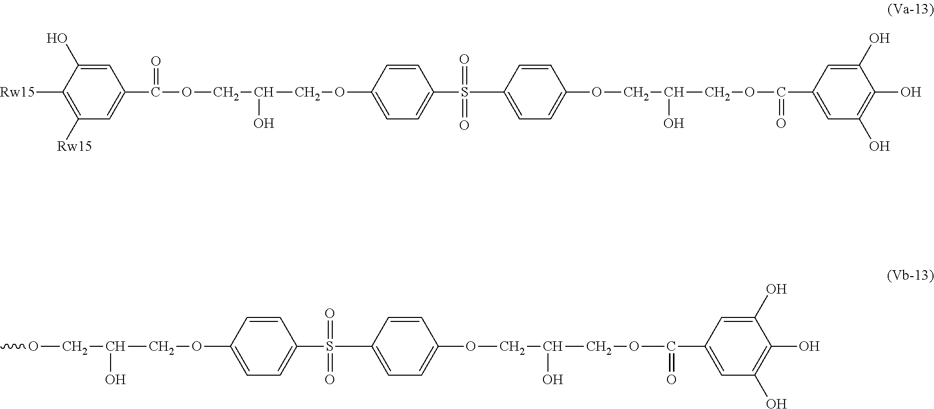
C1([Rw15])=C([Rw15])C=C(C(=O)OCC(COC2=CC=C(S(C3=CC=C(OCC(COC(=O)C4=CC(O)=C(O)C(O)=C4)O)C=C3)(=O)=O)C=C2)O)C=C1O.COCC(COC1=CC=C(S(C2=CC=C(OCC(COC(C3=CC(O)=C(O)C(O)=C3)=O)O)C=C2)(=O)=O)C=C1)O
